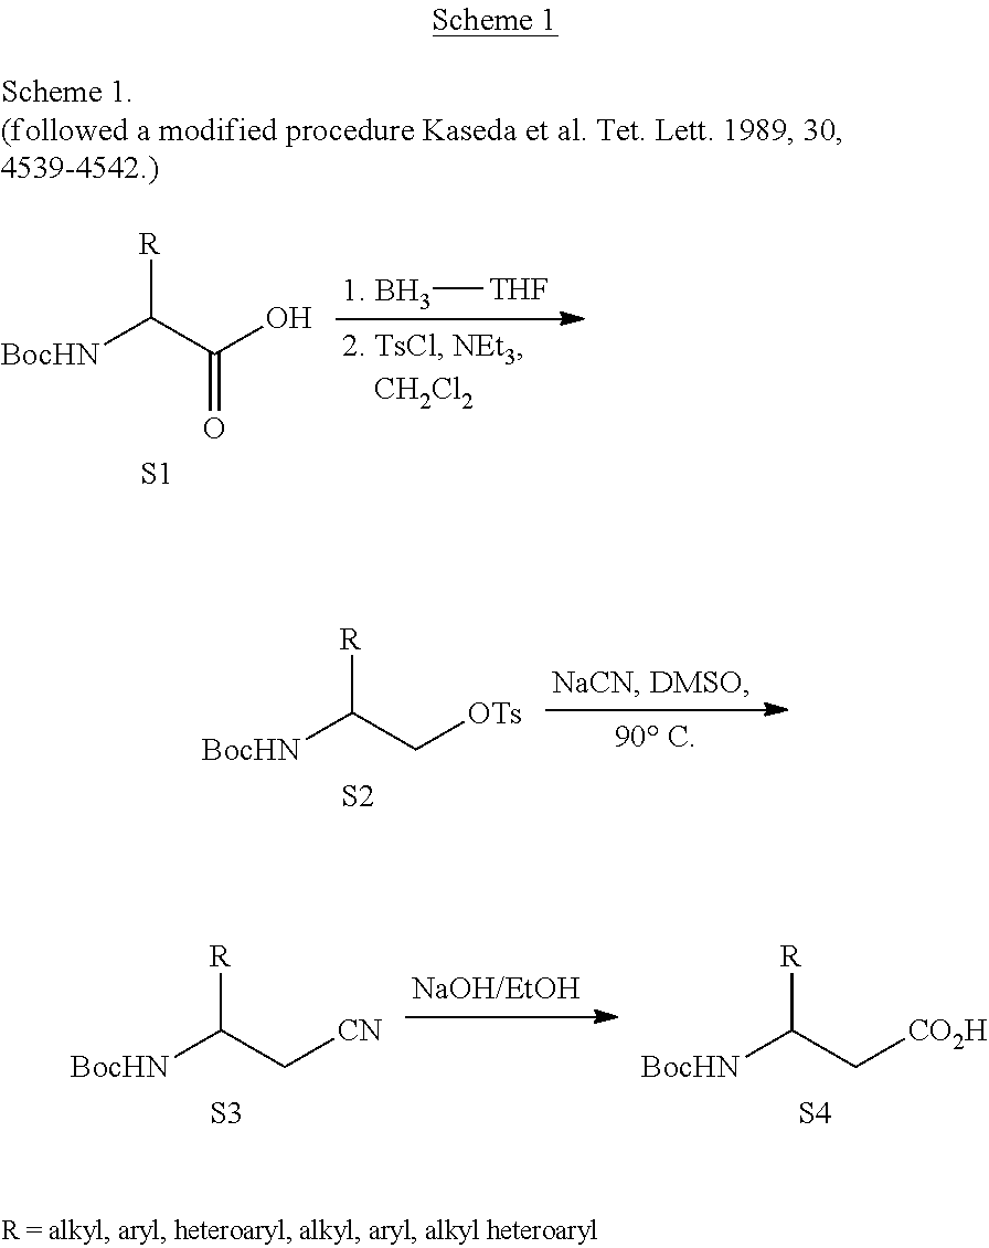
B[THF].[BocHN]C(C(O)=O)[R].[S1].[BocHN]C(C[OTs])[R].[S2].[BocHN]C(C[CN])[R].[S3].[BocHN]C(C[CO2H])[R].[S4]
